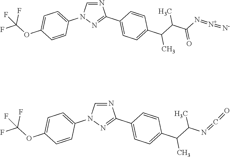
N1=CN(C2=CC=C(OC(F)(F)F)C=C2)N=C1C1=CC=C(C(C(C(=O)N=[N+]=[N-])C)C)C=C1.N1=CN(C2=CC=C(OC(F)(F)F)C=C2)N=C1C1=CC=C(C(C(N=C=O)C)C)C=C1
